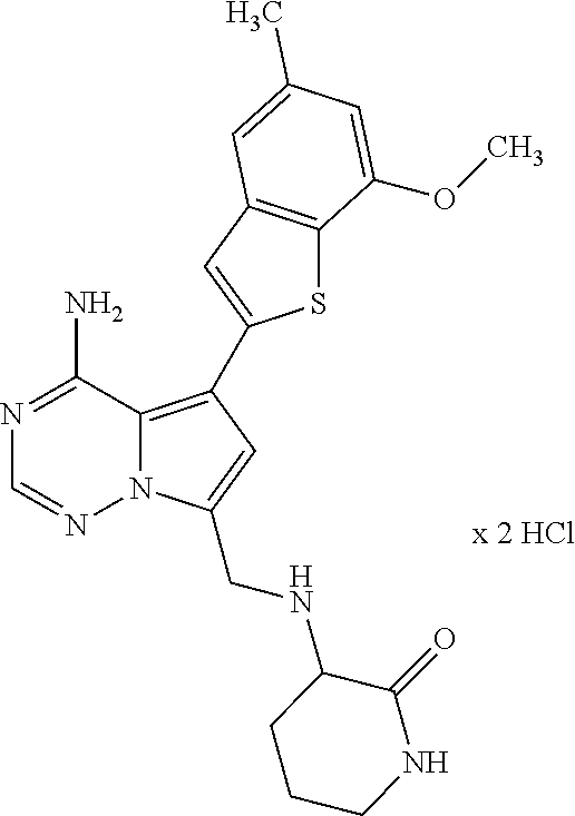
S1C2=C(C=C1C1=C3N(N=CN=C3N)C(CNC3C(=O)NCCC3)=C1)C=C(C)C=C2OC
